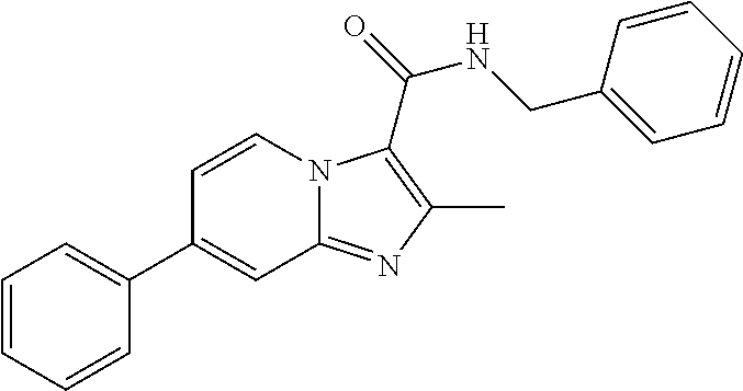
C1=CN2C(=NC(C)=C2C(=O)NCC2=CC=CC=C2)C=C1C1=CC=CC=C1
